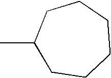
CC1CCCCCC1
